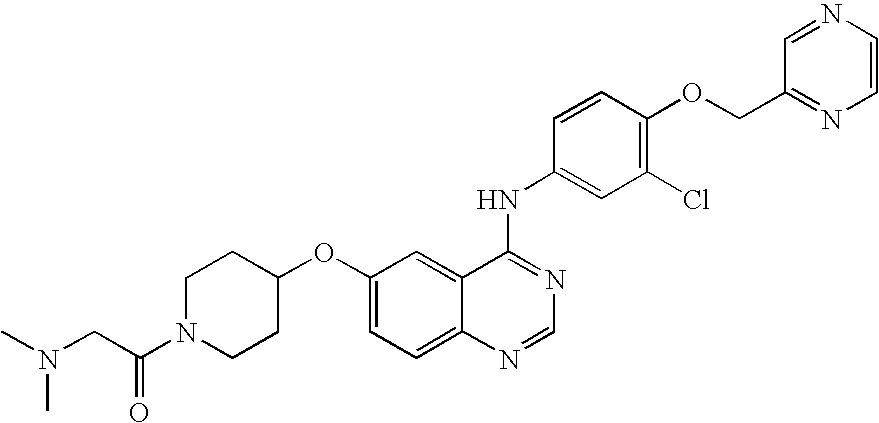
C1N(C(CN(C)C)=O)CCC(OC2=CC=C3C(=C2)C(NC2=CC(Cl)=C(OCC4=NC=CN=C4)C=C2)=NC=N3)C1
